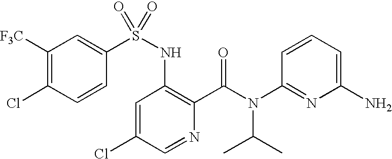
C1([F3C])=C(Cl)C=CC(S(NC2=C(C(N(C(C)C)C3=NC(N)=CC=C3)=O)N=CC(Cl)=C2)(=O)=O)=C1
